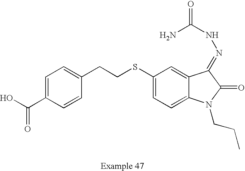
C1=C(C(O)=O)C=CC(CCSC2=CC=C3C(=C2)C(=NNC(=O)N)C(=O)N3CCC)=C1
